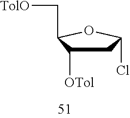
C1C([OTol])C(C[TolO])OC1Cl
